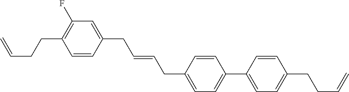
C1=CC(CC=CCC2=CC=C(C3=CC=C(CCC=C)C=C3)C=C2)=CC(F)=C1CCC=C
